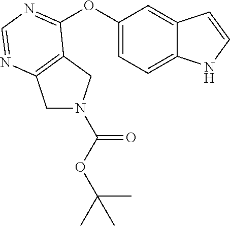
C1(OC2=NC=NC3=C2CN(C(OC(C)(C)C)=O)C3)=CC=C2C(=C1)C=CN2
